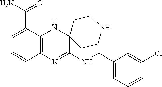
C12=C(N=C(NCC3=CC=CC(Cl)=C3)C3(N1)CCNCC3)C=CC=C2C(N)=O
